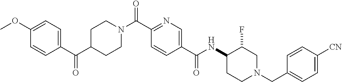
N(C(C1=CN=C(C(=O)N2CCC(C(C3=CC=C(OC)C=C3)=O)CC2)C=C1)=O)C1CCN(CC2=CC=C([CN])C=C2)CC1F
